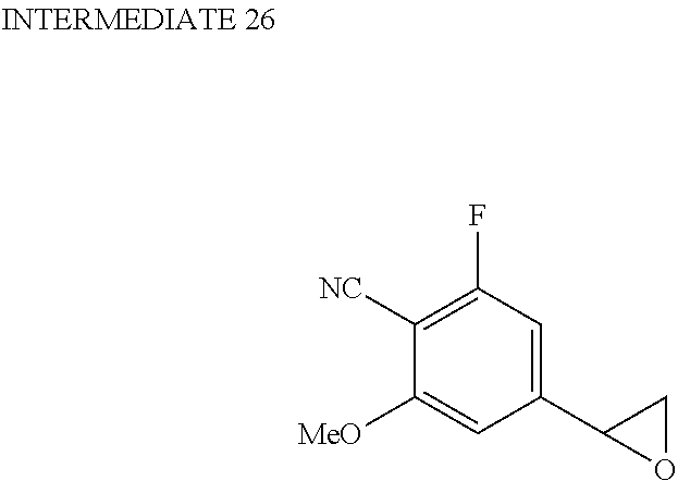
C1([NC])=C(F)C=C(C2OC2)C=C1[MeO]
